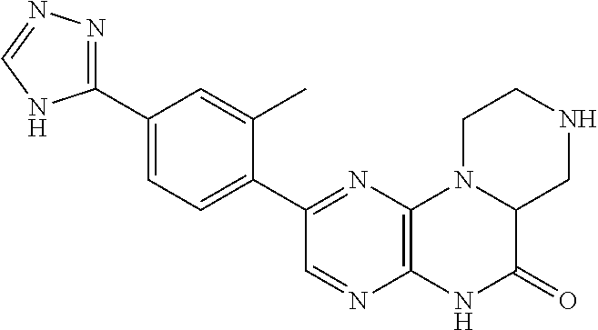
C1(C2=NC3=C(N=C2)NC(=O)C2N3CCNC2)=CC=C(C2=NN=CN2)C=C1C
